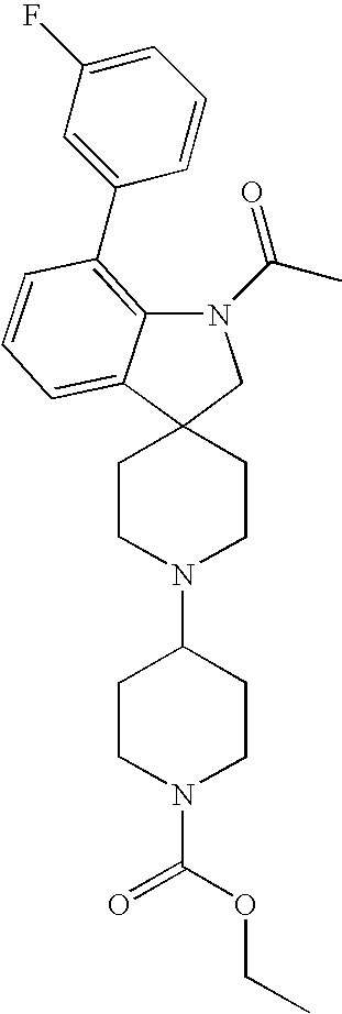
N1(C(C)=O)C2=C(C3=CC(F)=CC=C3)C=CC=C2C2(C1)CCN(C1CCN(C(=O)OCC)CC1)CC2
